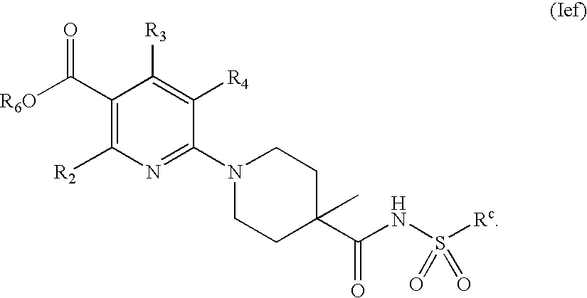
C1(C([R6O])=O)=C([R2])N=C(N2CCC(C(NS([Rc])(=O)=O)=O)(C)CC2)C([R4])=C1[R3]
